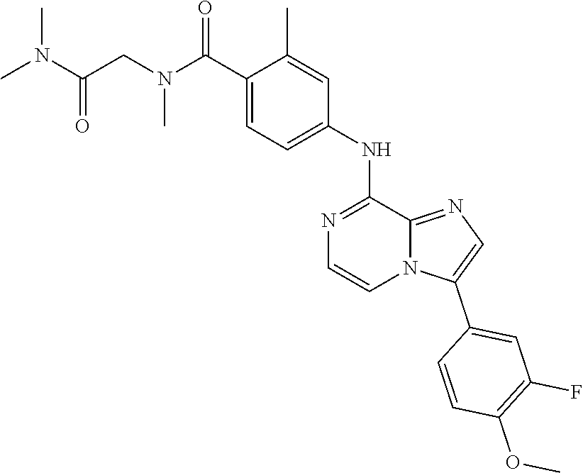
N1=C2N(C=CN=C2NC2=CC=C(C(N(CC(N(C)C)=O)C)=O)C(C)=C2)C(C2=CC(F)=C(OC)C=C2)=C1
